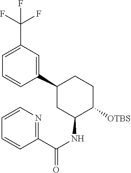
C1=CC(C2CC(NC(C3=NC=CC=C3)=O)C([OTBS])CC2)=CC(C(F)(F)F)=C1
